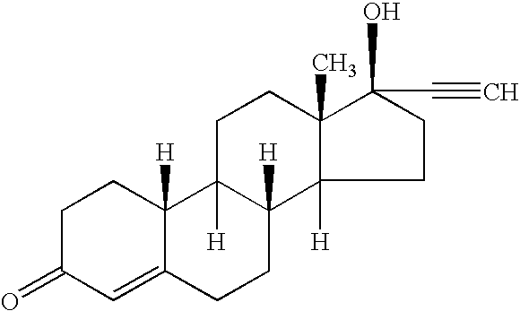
C1C(=O)C=C2C([H])(C1)C1([H])C([H])(CC2)C2([H])CCC(O)(C#C)C2(C)CC1
